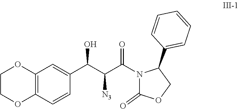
N1(C(C(C(C2=CC3=C(C=C2)OCCO3)O)[N3])=O)C(=O)OCC1C1=CC=CC=C1
